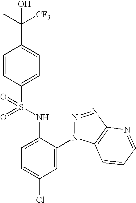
C1=CC(S(=O)(NC2=CC=C(Cl)C=C2N2N=NC3=C2C=CC=N3)=O)=CC=C1C(C)([CF3])O
